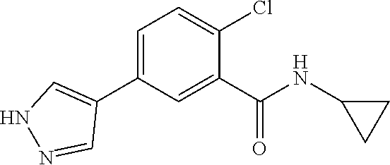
C1=C(C2=CNN=C2)C=C(C(NC2CC2)=O)C(Cl)=C1
